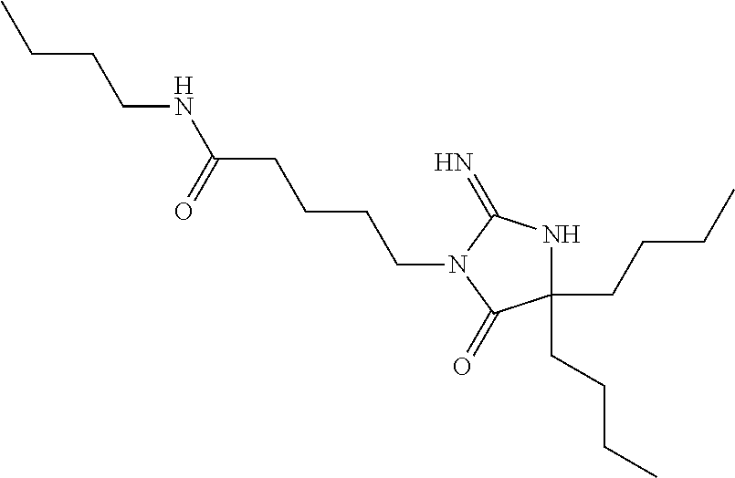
C1(CCCC)(CCCC)NC(=N)N(CCCCC(NCCCC)=O)C1=O
